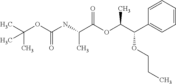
C(OC(NC(C(OC(C(OCCC)C1=CC=CC=C1)C)=O)C)=O)(C)(C)C
